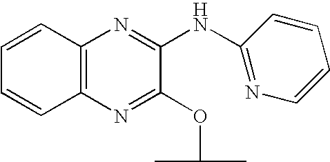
C12=C(N=C(OC(C)C)C(NC3=NC=CC=C3)=N1)C=CC=C2
